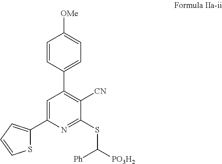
C1=C(C2=CC=CS2)N=C(SC([Ph])[PO3H2])C([CN])=C1C1=CC=C([OMe])C=C1
